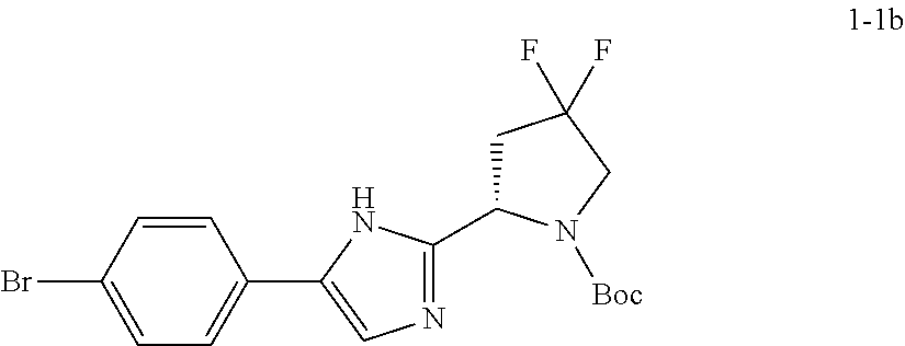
C1=CC(Br)=CC=C1C1=CN=C(C2CC(F)(F)CN2[Boc])N1
